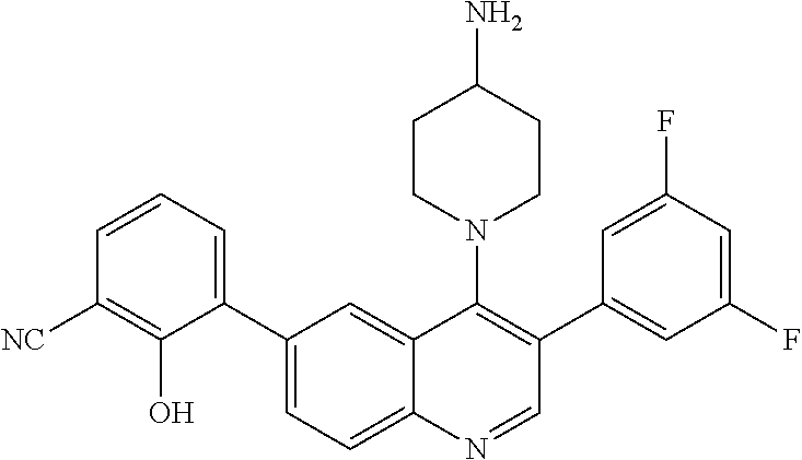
C1(C2=CC=CC([NC])=C2O)=CC=C2C(=C1)C(N1CCC(N)CC1)=C(C1=CC(F)=CC(F)=C1)C=N2
